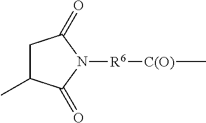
C1C(C)C(=O)N([R6][C(O)]C)C1=O
